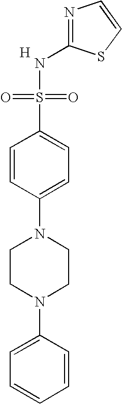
N1=C(NS(=O)(=O)C2=CC=C(N3CCN(C4=CC=CC=C4)CC3)C=C2)SC=C1.[H]
